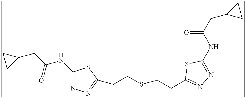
C1(NC(=O)CC2CC2)=NN=C(CCSCCC2=NN=C(NC(CC3CC3)=O)S2)S1
